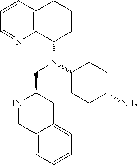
C12=C(C=CC=N1)CCCC2N(C1CCC(N)CC1)CC1NCC2=CC=CC=C2C1
